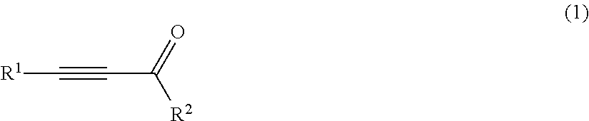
[R1]C#CC([R2])=O
